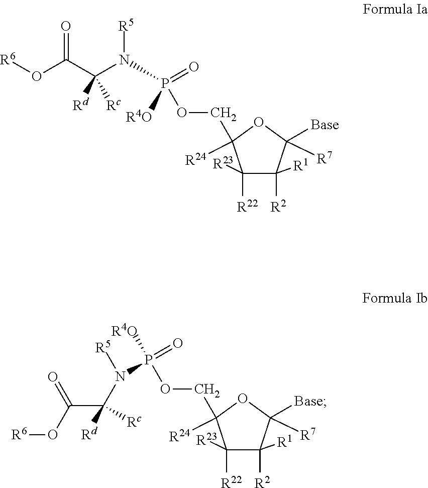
[R6]OC(C(N(P(OCC1([R24])C([R22])([R23])C([R2])([R1])C([Base])([R7])O1)(=O)[R4O])[R5])([Rc])[Rd])=O.[R4O]P(OCC1([R24])C([R22])([R23])C([R2])([R1])C([Base])([R7])O1)(=O)N(C(C(=O)O[R6])([Rd])[Rc])[R5]
